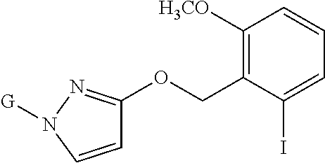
C1([H3CO])=C(COC2=NN([G])C=C2)C(I)=CC=C1
